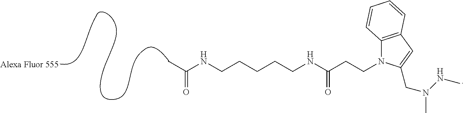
CC(NCCCCCNC(CCN1C2=C(C=C1CN(NC)C)C=CC=C2)=O)=O
